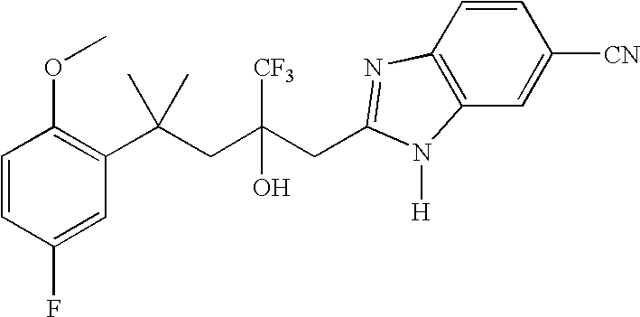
C1(F)=CC(C(CC(CC2=NC3=C(C=C([CN])C=C3)N2[H])([CF3])O)(C)C)=C(OC)C=C1
